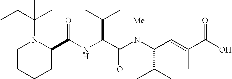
N(C(C(N(C(C(C)C)C=C(C)C(O)=O)[Me])=O)C(C)C)C(C1N(C(C)(CC)C)CCCC1)=O
